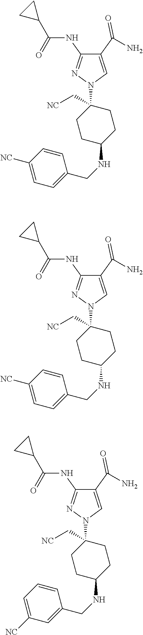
C1(C(N)=O)=CN(C2(C[NC])CCC(NCC3=CC=C([NC])C=C3)CC2)N=C1NC(=O)C1CC1.C1(C(N)=O)=CN(C2(C[NC])CCC(NCC3=CC=C([NC])C=C3)CC2)N=C1NC(=O)C1CC1.C1(C(N)=O)=CN(C2(C[NC])CCC(NCC3=CC([NC])=CC=C3)CC2)N=C1NC(=O)C1CC1
